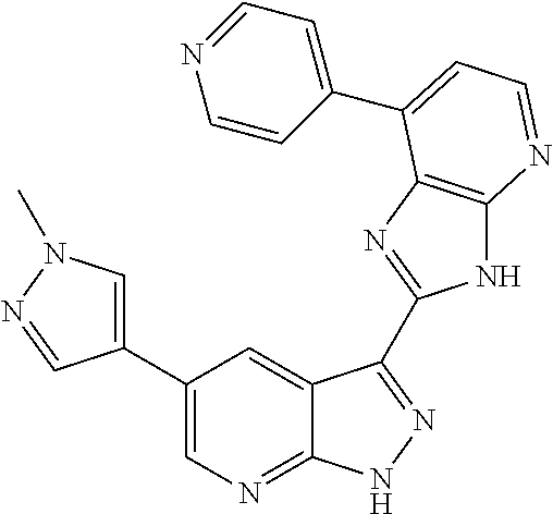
C1(C2=CN=C3C(=C2)C(C2=NC4=C(N2)N=CC=C4C2=CC=NC=C2)=NN3)=CN(C)N=C1
